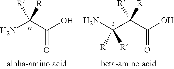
NC(C(=O)O)([R])[R].NC(C([R])([R])C(O)=O)([R])[R]
